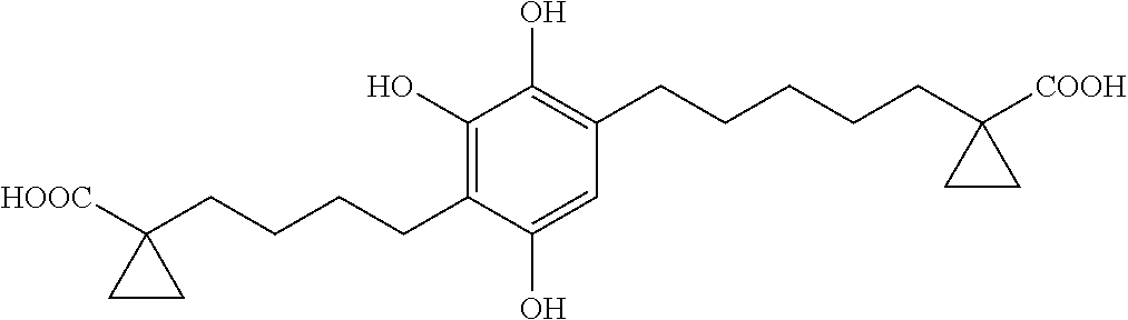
C1(O)=C(CCCCC2([HOOC])CC2)C(O)=CC(CCCCCC2([COOH])CC2)=C1O
